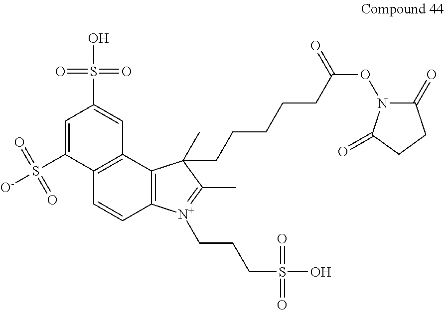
C1=C(S([O-])(=O)=O)C2=C(C=C1S(O)(=O)=O)C1=C(C=C2)[N+](CCCS(O)(=O)=O)=C(C)C1(C)CCCCCC(ON1C(=O)CCC1=O)=O
